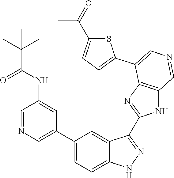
C1(C2=CN=CC(NC(C(C)(C)C)=O)=C2)=CC=C2C(=C1)C(C1=NC3=C(N1)C=NC=C3C1=CC=C(C(=O)C)S1)=NN2
